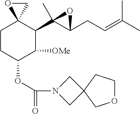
C1CC(OC(=O)N2CC3(C2)COCC3)C([OMe])C(C2(C)C(CC=C(C)C)O2)C12OC2
